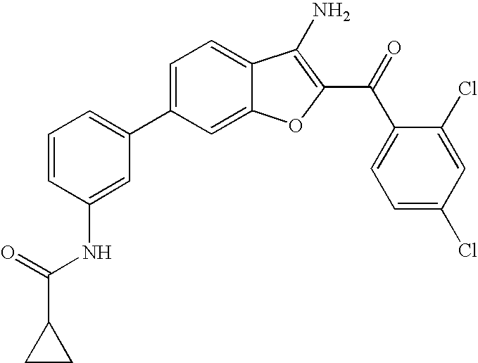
C1=CC(NC(=O)C2CC2)=CC(C2=CC=C3C(=C2)OC(C(C2=CC=C(Cl)C=C2Cl)=O)=C3N)=C1
